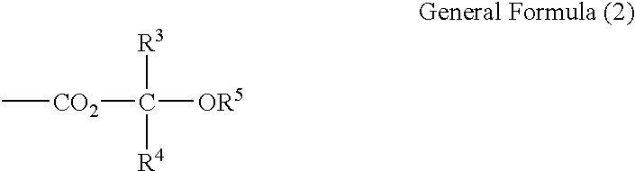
C[CO2]C([OR5])([R3])[R4]
